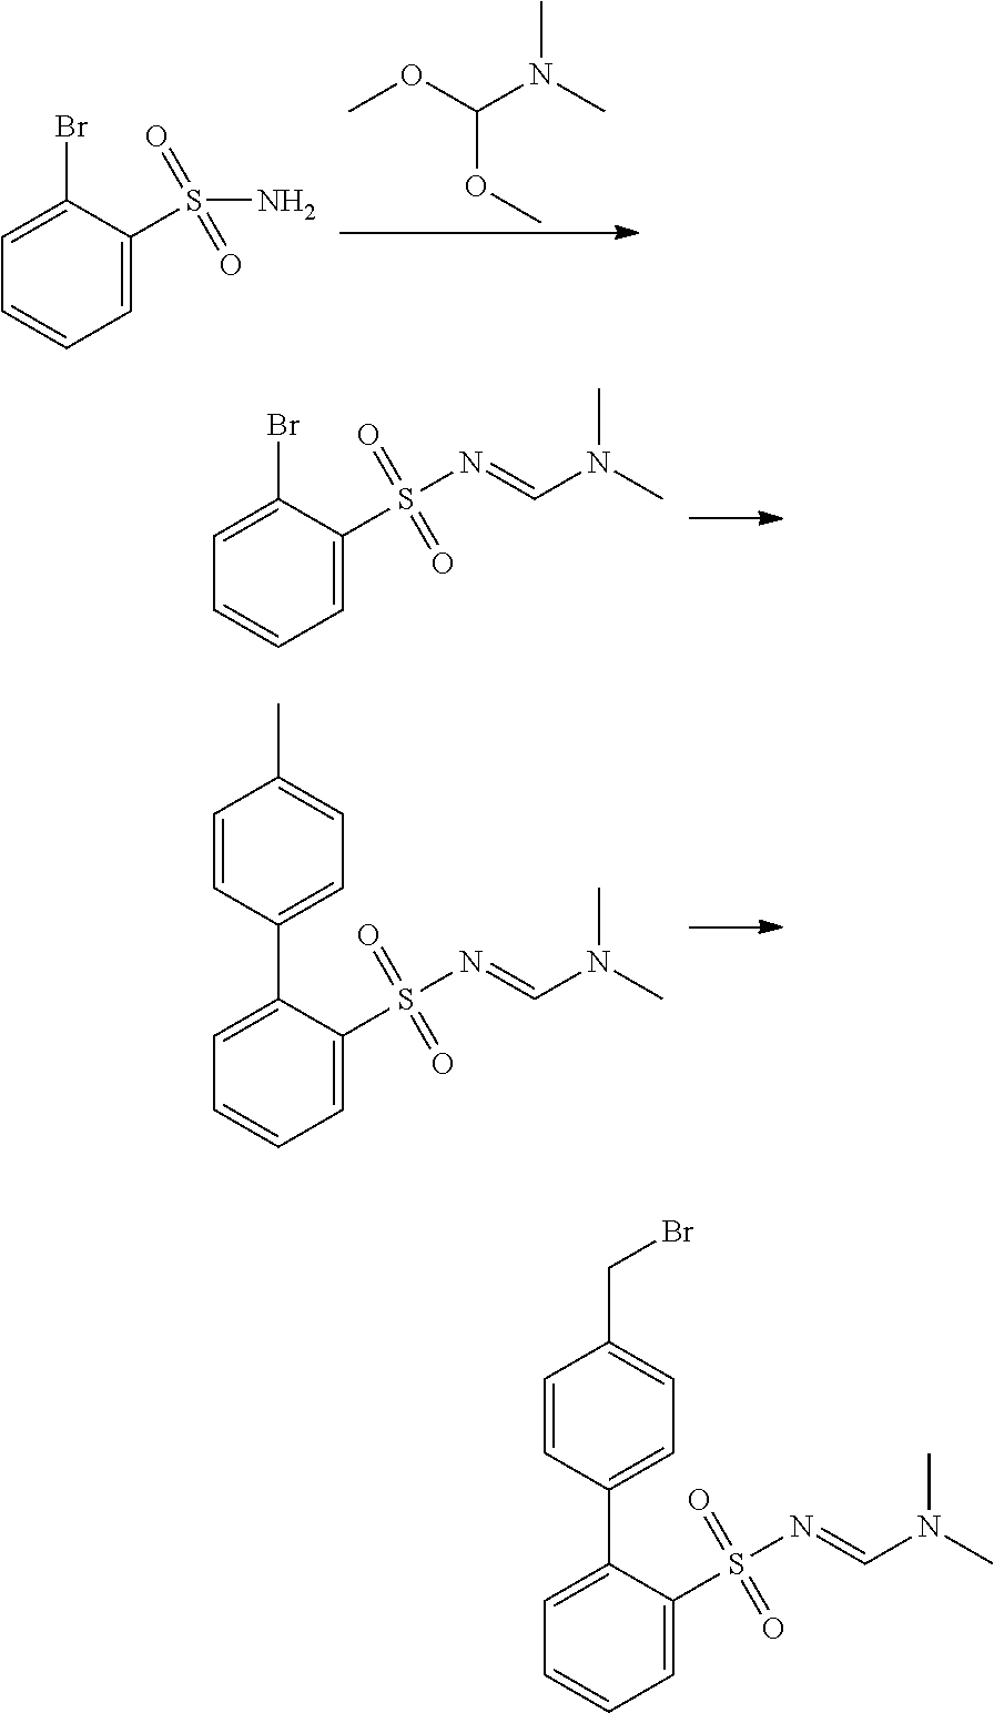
COC(N(C)C)OC.C1=C(S(N)(=O)=O)C(Br)=CC=C1.C1=C(S(N=CN(C)C)(=O)=O)C(Br)=CC=C1.C1=C(S(N=CN(C)C)(=O)=O)C(C2=CC=C(C)C=C2)=CC=C1.C1=C(S(N=CN(C)C)(=O)=O)C(C2=CC=C(CBr)C=C2)=CC=C1
